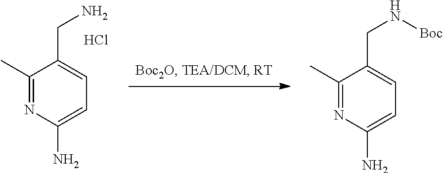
NC1=CC=C(CN)C(C)=N1.Cl.NC1=CC=C(CN[Boc])C(C)=N1
